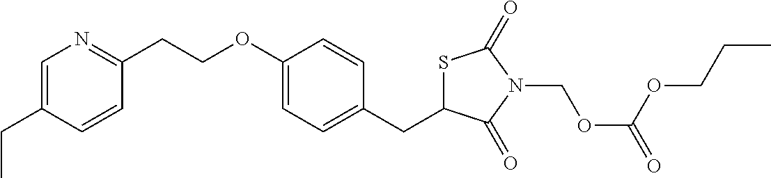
C1=C(CC)C=CC(CCOC2=CC=C(CC3SC(=O)N(COC(=O)OCCC)C3=O)C=C2)=N1
